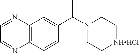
C1C[NHHCl]CCN1C(C1=CC2=C(N=CC=N2)C=C1)C
